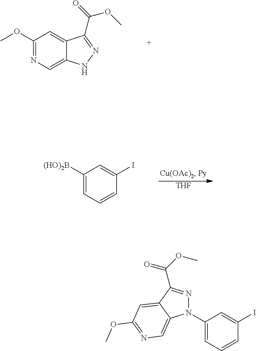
C1(OC)=NC=C2C(=C1)C(C(=O)OC)=NN2.[THF].C1([(HO)2B])=CC=CC(I)=C1.N1(C2=CC=CC(I)=C2)N=C(C(OC)=O)C2=CC(OC)=NC=C12
